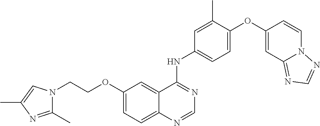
C1=C(OC2=CC3=NC=NN3C=C2)C(C)=CC(NC2=NC=NC3=CC=C(OCCN4C(C)=NC(C)=C4)C=C23)=C1
